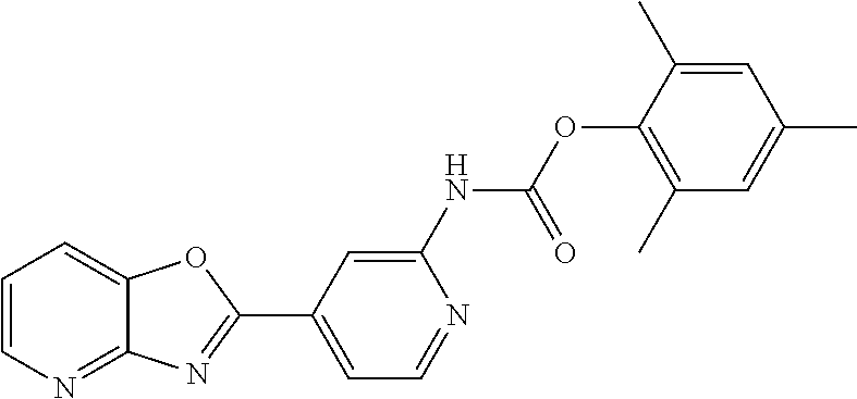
C1=CN=C2C(=C1)OC(C1=CC=NC(NC(OC3=C(C)C=C(C)C=C3C)=O)=C1)=N2
